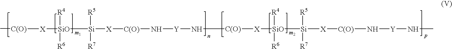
C[C(O)][X][SiO]([R6])([R4])[Si]([R5])([R7])[X][C(O)]N[Y]N[C(O)][X][SiO]([Si]([X][C(O)]N[Y]NC)([R5])[R7])([R4])[R6]
